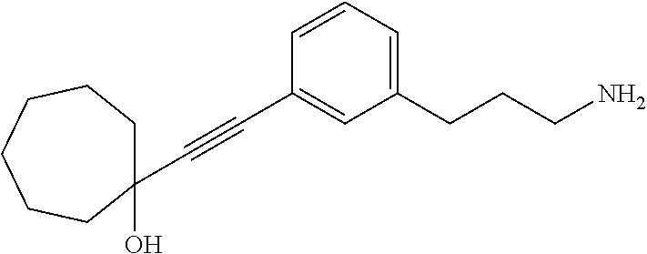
C1(C#CC2=CC(CCCN)=CC=C2)(O)CCCCCC1
